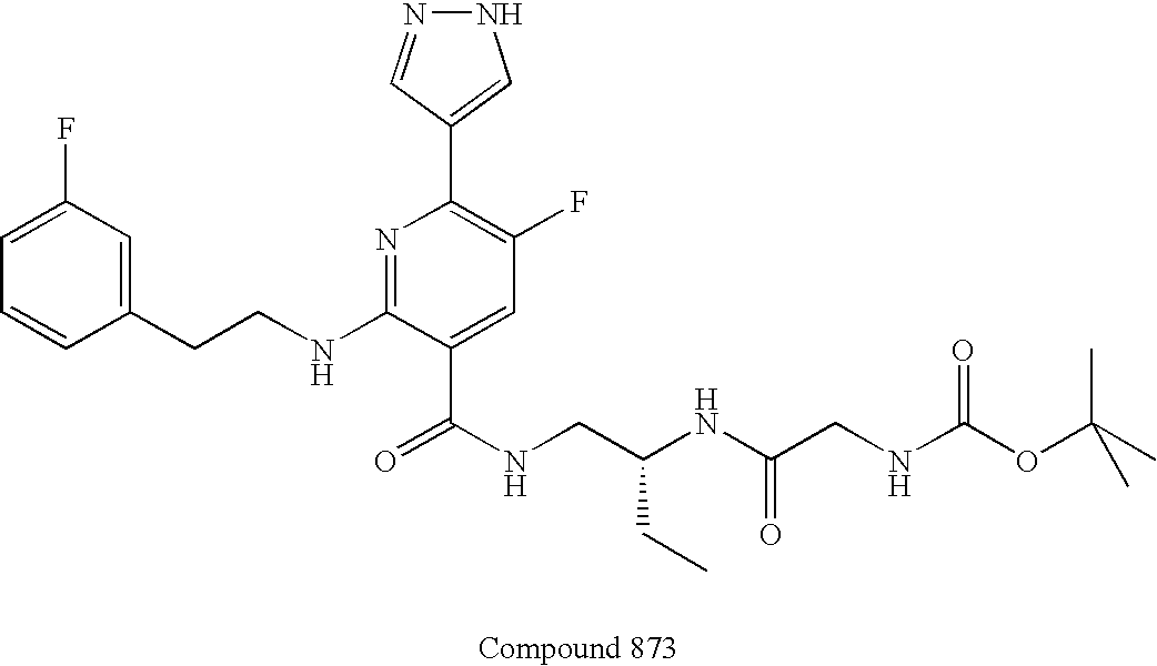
C1=CC(CCNC2=NC(C3=CNN=C3)=C(F)C=C2C(=O)NCC(NC(CNC(OC(C)(C)C)=O)=O)CC)=CC(F)=C1
